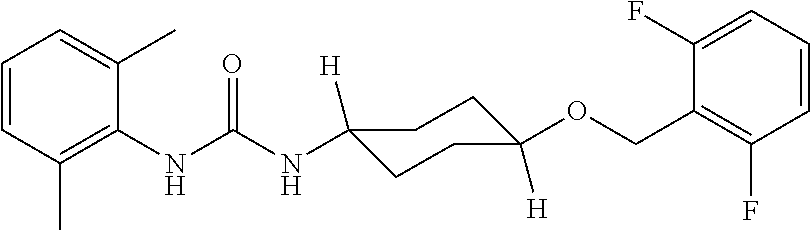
C1=CC(C)=C(NC(NC2([H])CCC([H])(OCC3=C(F)C=CC=C3F)CC2)=O)C(C)=C1
